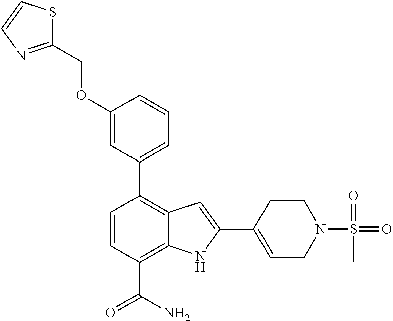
C1=CC(C(N)=O)=C2C(=C1C1=CC=CC(OCC3=NC=CS3)=C1)C=C(C1=CCN(S(=O)(=O)C)CC1)N2
